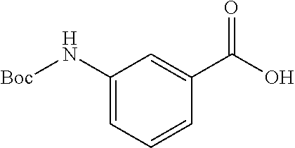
C1(N[Boc])=CC=CC(C(O)=O)=C1
